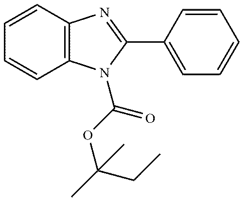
C1=CC2=C(C=C1)N(C(OC(C)(CC)C)=O)C(C1=CC=CC=C1)=N2
